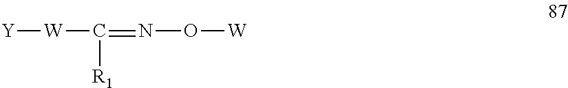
[Y][W]C(=NO[W])[R1]
